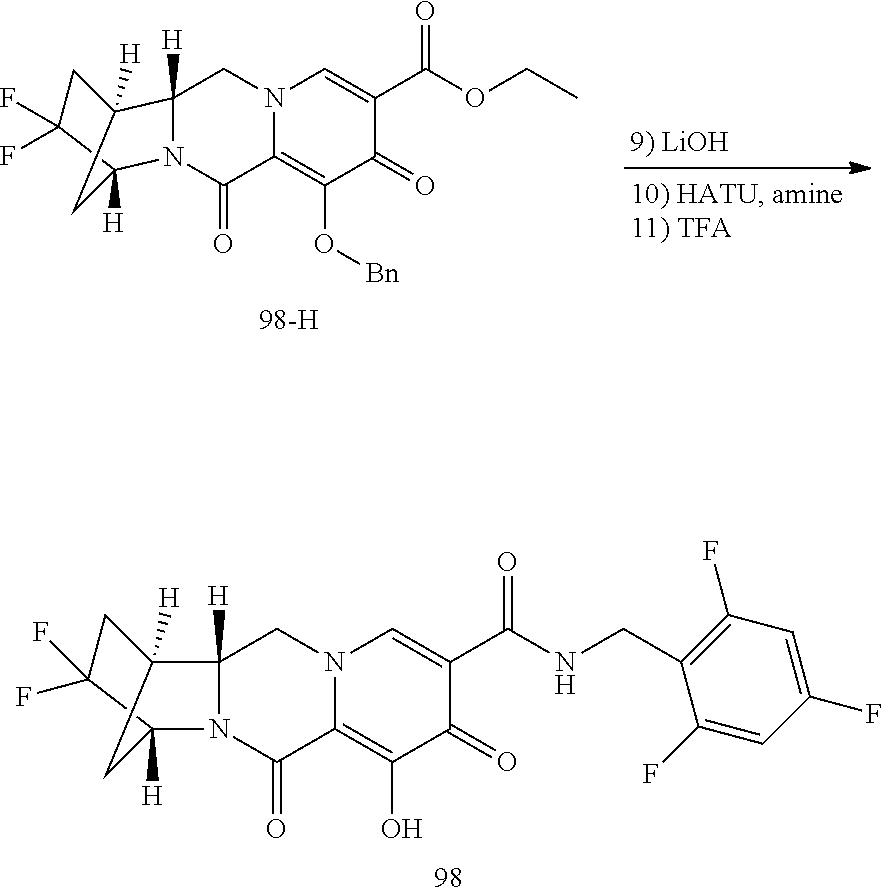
[H]C12C3([H])CC(F)(F)C([H])(C3)N1C(=O)C1=C(O[Bn])C(=O)C(C(OCC)=O)=CN1C2.N12C([H])(CN3C(=C(O)C(=O)C(C(NCC4=C(F)C=C(F)C=C4F)=O)=C3)C1=O)C1([H])CC(F)(F)C2([H])C1
